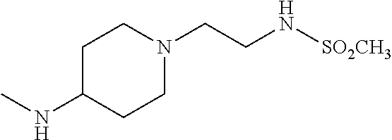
C1CN(CCN[SO2CH3])CCC1NC
